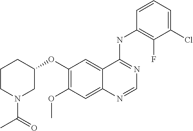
C12=CC(OC3CCCN(C(C)=O)C3)=C(OC)C=C1N=CN=C2NC1=C(F)C(Cl)=CC=C1
